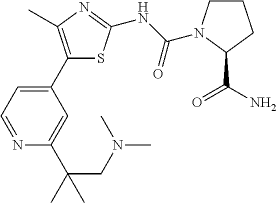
C1(C2=CC=NC(C(C)(CN(C)C)C)=C2)=C(C)N=C(NC(=O)N2CCCC2C(=O)N)S1
